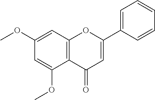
C1(OC)=CC2=C(C(OC)=C1)C(=O)C=C(C1=CC=CC=C1)O2
